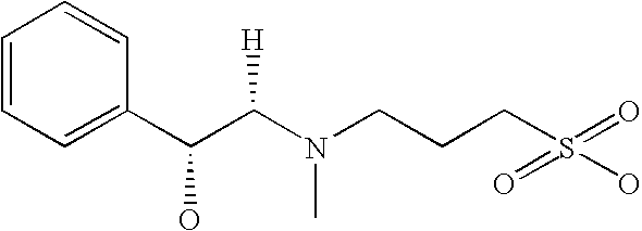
C1=CC=C(C(C(N(CCCS(=O)(O)=O)C)[H])O)C=C1
